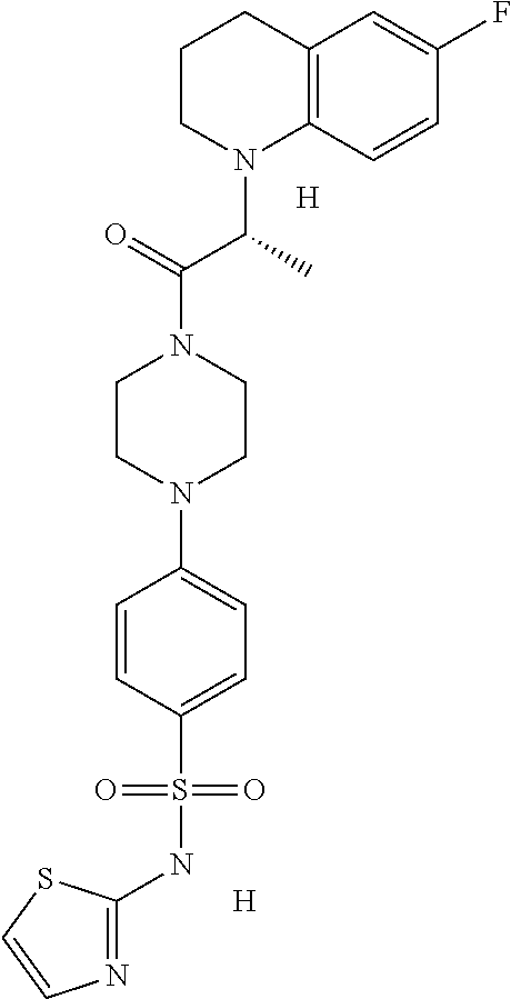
C1CN(C2=CC=C(S(NC3=NC=CS3)(=O)=O)C=C2)CCN1C(C(N1C2=C(CCC1)C=C(F)C=C2)C)=O.[H].[H]
